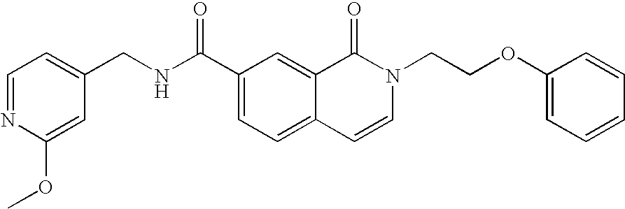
C1=NC(OC)=CC(CNC(C2=CC=C3C(=C2)C(=O)N(CCOC2=CC=CC=C2)C=C3)=O)=C1
